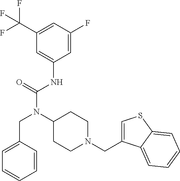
C1(C(F)(F)F)=CC(F)=CC(NC(N(C2CCN(CC3=CSC4=CC=CC=C34)CC2)CC2=CC=CC=C2)=O)=C1
